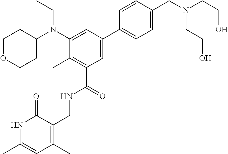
C1OCCC(N(C2=CC(C3=CC=C(CN(CCO)CCO)C=C3)=CC(C(NCC3=C(C)C=C(C)NC3=O)=O)=C2C)CC)C1
